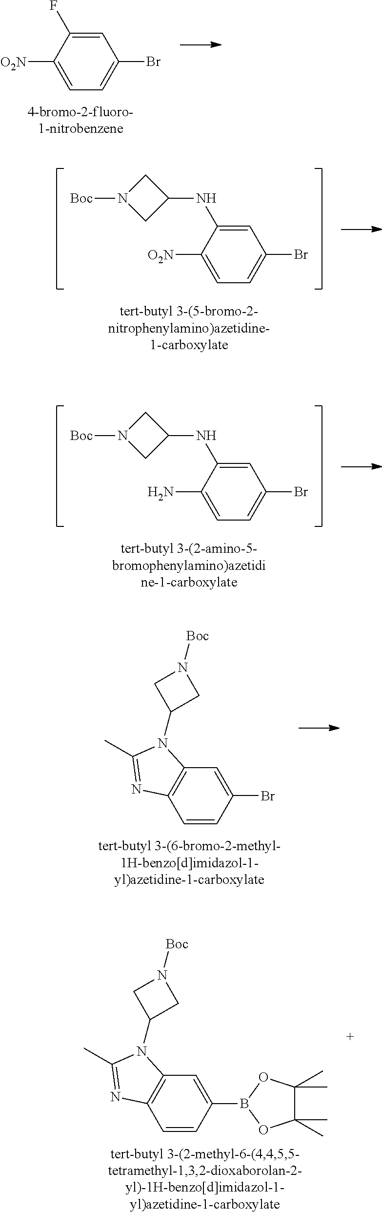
C1=C(F)C([O2N])=CC=C1Br.C1=C(NC2CN([Boc])C2)C([O2N])=CC=C1Br.C1=C(NC2CN([Boc])C2)C(N)=CC=C1Br.BrC1=CC2=C(C=C1)N=C(C)N2C1CN([Boc])C1.B1(C2=CC3=C(C=C2)N=C(C)N3C2CN([Boc])C2)OC(C)(C)C(C)(C)O1
